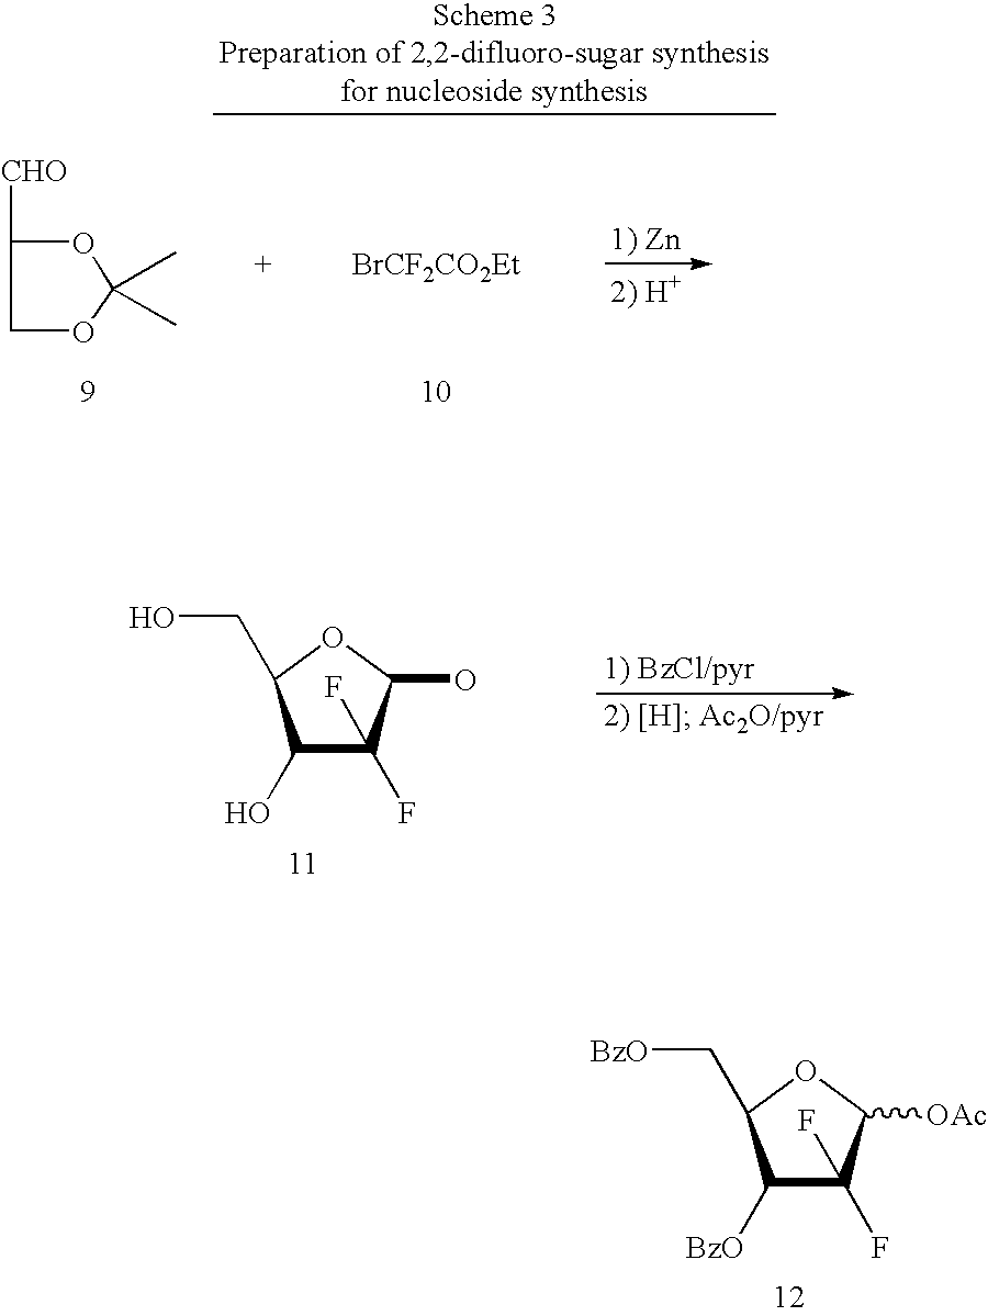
[BrCF2CO2Et].C1([CHO])COC(C)(C)O1.C1(O)C(F)(F)C(O)OC1CO.C1([BzO])C(F)(F)C([OAc])OC1C[BzO]
